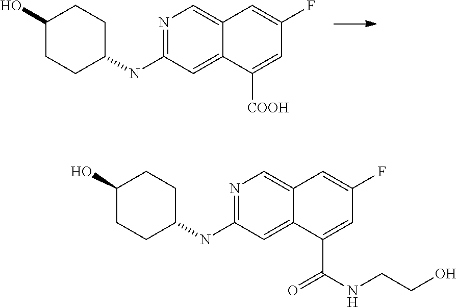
N1=C(NC2CCC(O)CC2)C=C2C(=C1)C=C(F)C=C2[COOH].N1=C(NC2CCC(O)CC2)C=C2C(=C1)C=C(F)C=C2C(=O)NCCO
